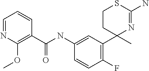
C1CC(C)(C2=C(F)C=CC(NC(C3=C(OC)N=CC=C3)=O)=C2)N=C(N)S1
